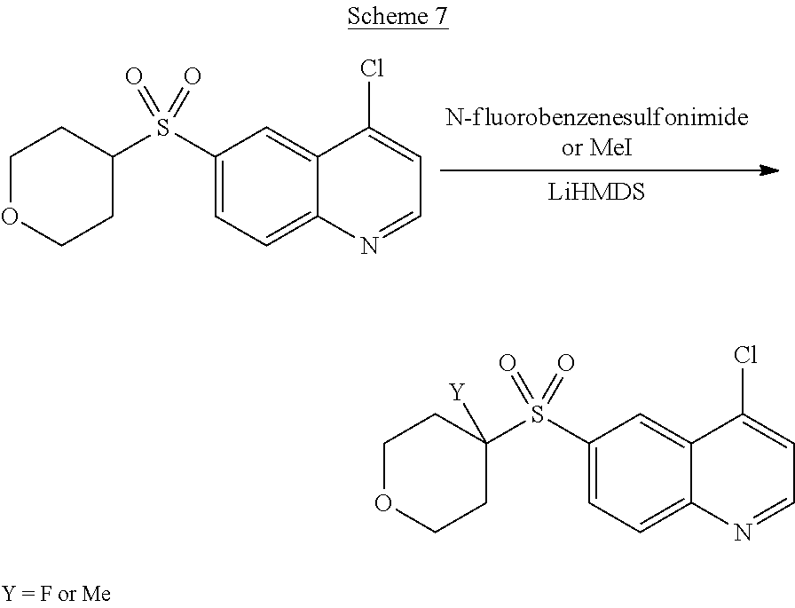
C1OCCC(S(C2=CC=C3C(=C2)C(Cl)=CC=N3)(=O)=O)C1.C1OCCC(S(C2=CC=C3C(=C2)C(Cl)=CC=N3)(=O)=O)([Y])C1
